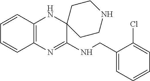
C12=C(N=C(NCC3=CC=CC=C3Cl)C3(N1)CCNCC3)C=CC=C2
